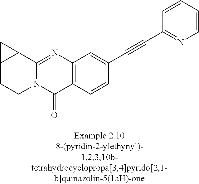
N12C(=NC3=C(C1=O)C=CC(C#CC1=NC=CC=C1)=C3)C1C(CC2)C1
